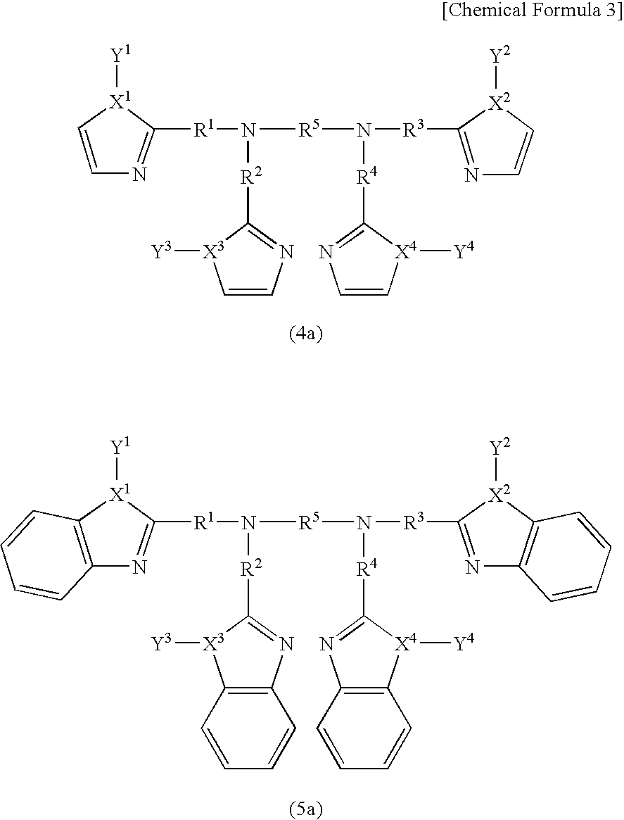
C1([R1]N([R5]N([R3]C2=NC=C[X2]2[Y2])[R4]C2=NC=C[X4]2[Y4])[R2]C2=NC=C[X3]2[Y3])=NC=C[X1]1[Y1].C1([R1]N([R5]N([R3]C2=NC3=C([X2]2[Y2])C=CC=C3)[R4]C2=NC3=C([X4]2[Y4])C=CC=C3)[R2]C2=NC3=C([X3]2[Y3])C=CC=C3)=NC2=C([X1]1[Y1])C=CC=C2
